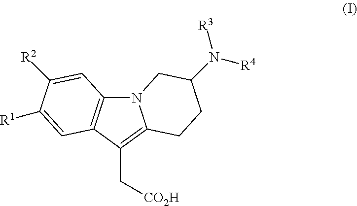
N12C3=C(C(C[CO2H])=C1CCC(N([R4])[R3])C2)C=C([R1])C([R2])=C3
